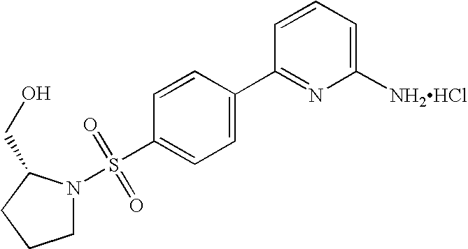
C1=CC(C2=CC=C(S(=O)(=O)N3CCCC3CO)C=C2)=NC([NH2HCl])=C1
